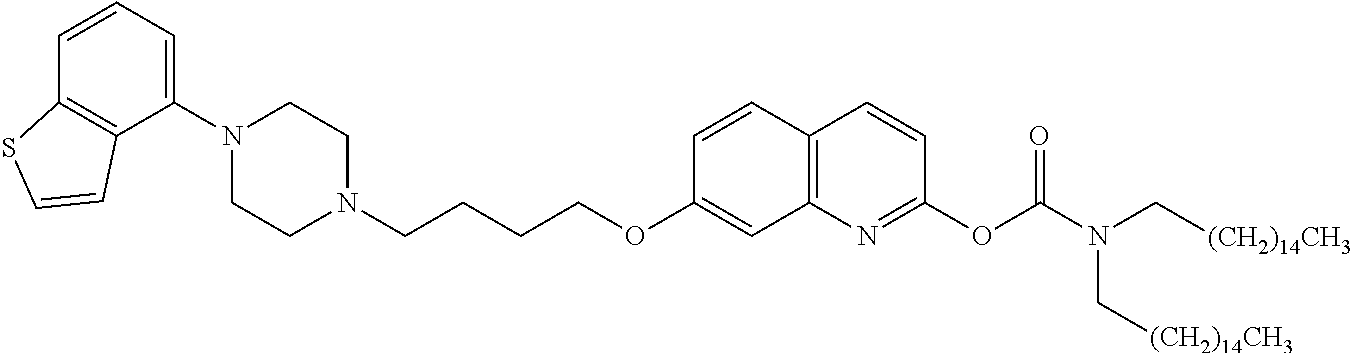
C1(N2CCN(CCCCOC3=CC4=C(C=C3)C=CC(OC(=O)N(C[(CH2)14CH3])C[(CH2)14CH3])=N4)CC2)=CC=CC2=C1C=CS2
